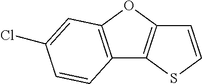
C12=C(SC=C1)C1=C(O2)C=C(Cl)C=C1
